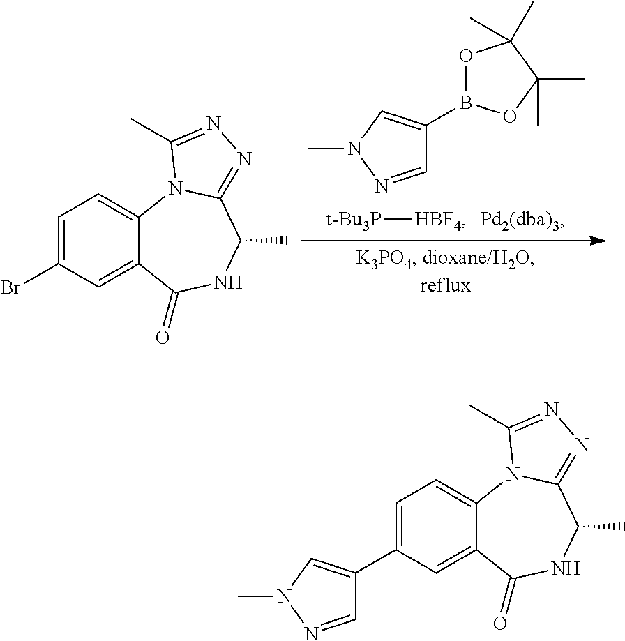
C1=C(Br)C=C2C(=C1)N1C(=NN=C1C)C(C)NC2=O.[t-Bu3P][HBF4].O1B(C2=CN(C)N=C2)OC(C)(C)C1(C)C.C1=C(C2=CN(C)N=C2)C=C2C(=C1)N1C(=NN=C1C)C(C)NC2=O
